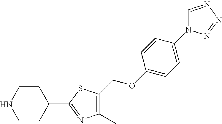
N1CCC(C2=NC(C)=C(COC3=CC=C(N4C=NN=N4)C=C3)S2)CC1
